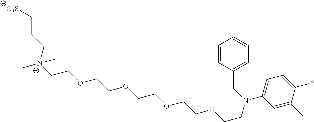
C1=C(C)C(*)=CC=C1N(CC1=CC=CC=C1)CCOCCOCCOCCOCC[N+](CCC[O3S])(C)C
